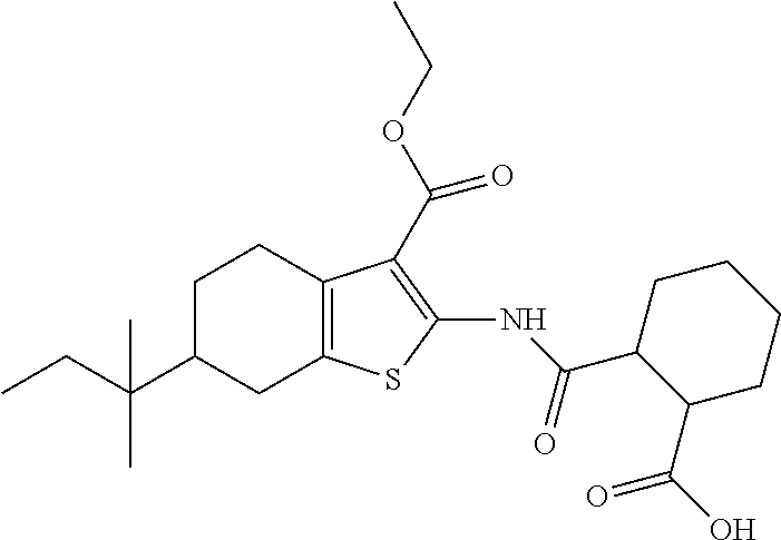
C1C(C(C)(CC)C)CC2=C(C1)C(C(OCC)=O)=C(NC(C1C(C(O)=O)CCCC1)=O)S2
